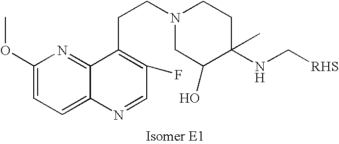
C1=C2C(=NC(OC)=C1)C(CCN1CC(O)C(NC[RHS])(C)CC1)=C(F)C=N2
